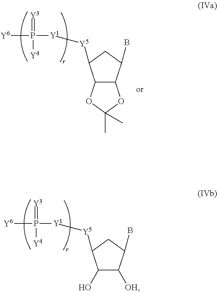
[Y1](P([Y4])(=[Y3])[Y6])[Y5]C1C(O)C([OH])C(B)C1.[Y1](P([Y4])(=[Y3])[Y6])[Y5]C1C2C(C(B)C1)OC(C)(C)O2
